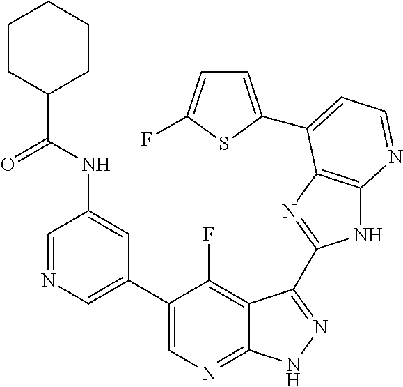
C1=NC=C(C2=CN=C3C(=C2F)C(C2=NC4=C(N2)N=CC=C4C2=CC=C(F)S2)=NN3)C=C1NC(C1CCCCC1)=O
